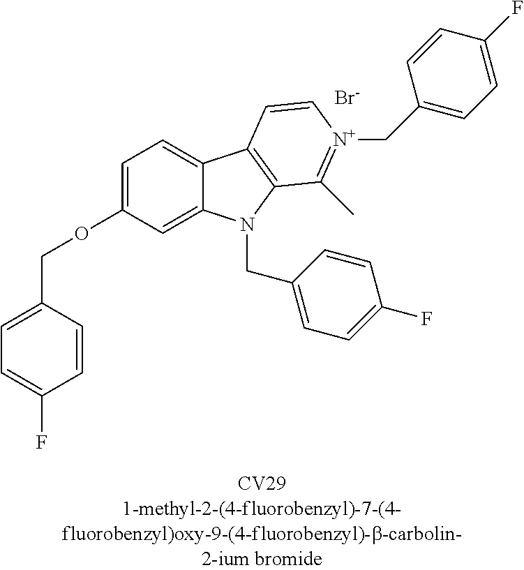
C1=CC(COC2=CC=C3C(=C2)N(CC2=CC=C(F)C=C2)C2=C3C=C[N+](CC3=CC=C(F)C=C3)=C2C)=CC=C1F.[Br-]
